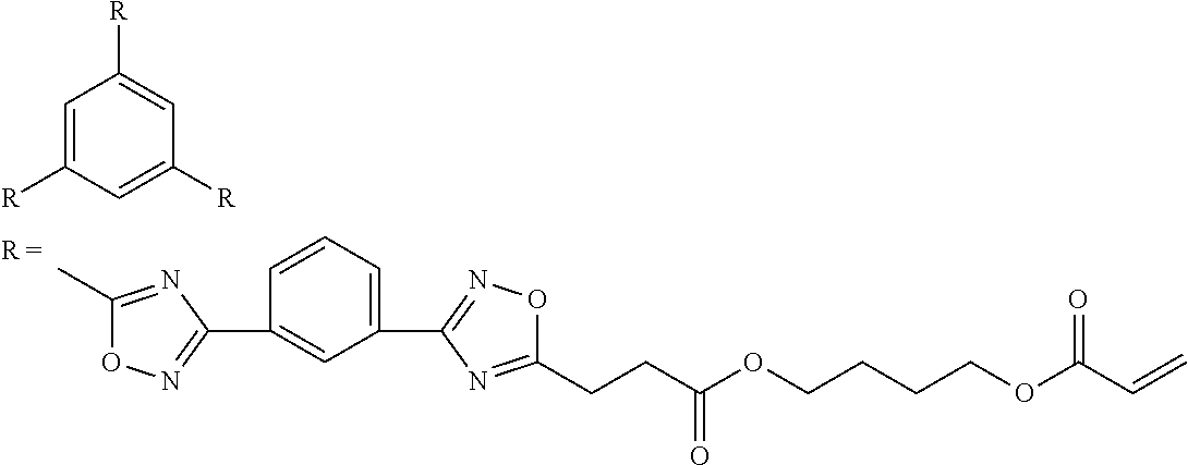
C(CC(OCCCCOC(C=C)=O)=O)C1=NC(C2=CC=CC(C3=NOC(C)=N3)=C2)=NO1.C1=C([R])C=C([R])C=C1[R]
